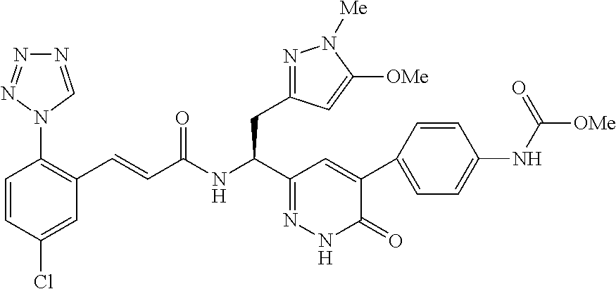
C1=CC(Cl)=CC(C=CC(NC(C2=NNC(=O)C(C3=CC=C(NC([OMe])=O)C=C3)=C2)CC2=NN([Me])C([OMe])=C2)=O)=C1N1N=NN=C1
